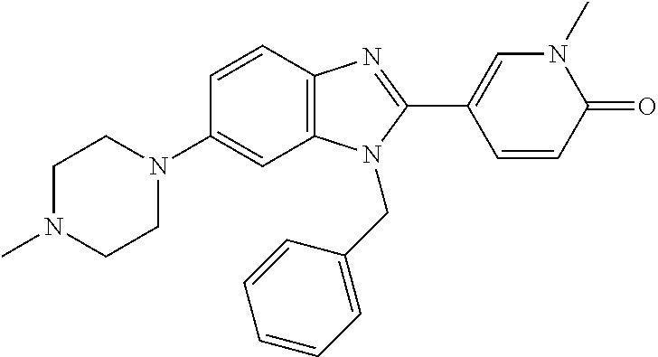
C1(N2CCN(C)CC2)=CC2=C(C=C1)N=C(C1=CN(C)C(=O)C=C1)N2CC1=CC=CC=C1
